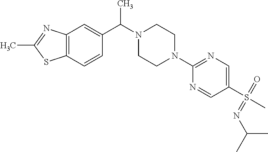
CC(N1CCN(C2=NC=C(S(C)(=O)=NC(C)C)C=N2)CC1)C1=CC2=C(C=C1)SC(C)=N2
